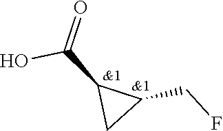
OC(C1C(CF)C1)=O
